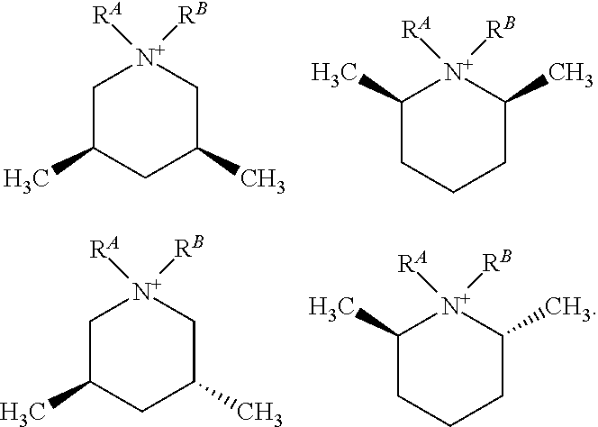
C1C(C)CC(C)C[N+]1([RB])[RA].C1(C)CCCC(C)[N+]1([RB])[RA].C1C(C)CC(C)C[N+]1([RB])[RA].C1(C)CCCC(C)[N+]1([RB])[RA]
